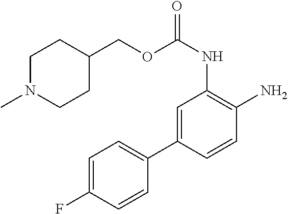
C1N(C)CCC(COC(NC2=C(N)C=CC(C3=CC=C(F)C=C3)=C2)=O)C1
